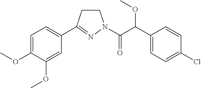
C1CC(C2=CC=C(OC)C(OC)=C2)=NN1C(C(C1=CC=C(Cl)C=C1)OC)=O
